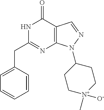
N1C(CC2=CC=CC=C2)=NC2=C(C1=O)C=NN2C1CC[N+]([O-])(C)CC1
